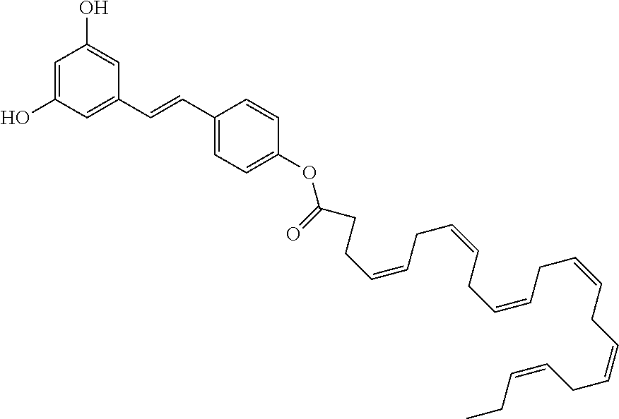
C1=C(O)C=C(C=CC2=CC=C(OC(=O)CCC=CCC=CCC=CCC=CCC=CCC=CCC)C=C2)C=C1O
